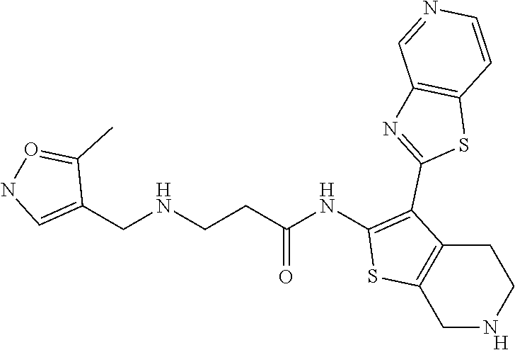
C1NCCC2=C1SC(NC(CCNCC1=CNO=C1C)=O)=C2C1=NC2=C(S1)C=CN=C2.[H]
